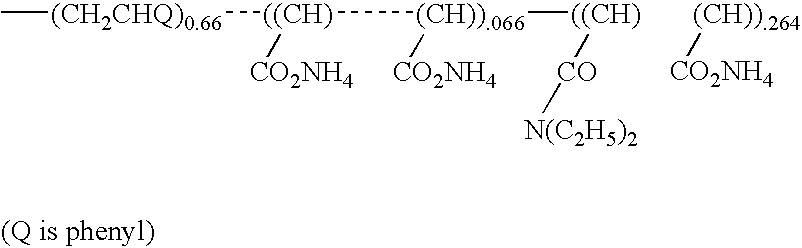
C[(CH2CHQ)0.66][((CH)]([CO2NH4])[(CH)).066]([((CH)][CO][N(C2H5)2])[CO2NH4].[(CH)).264][CO2NH4]
